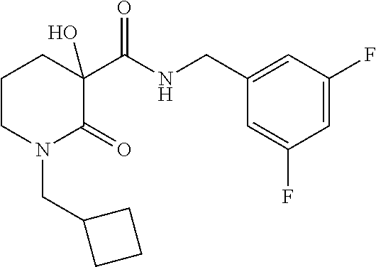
C1CN(CC2CCC2)C(=O)C(O)(C(NCC2=CC(F)=CC(F)=C2)=O)C1
